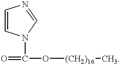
C1=CN(C(=O)O[(CH2)16]C)C=N1
